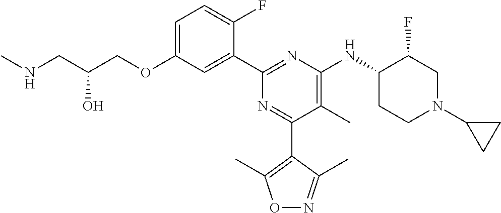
C1=C(OCC(CNC)O)C=C(C2=NC(NC3C(F)CN(C4CC4)CC3)=C(C)C(C3=C(C)ON=C3C)=N2)C(F)=C1
